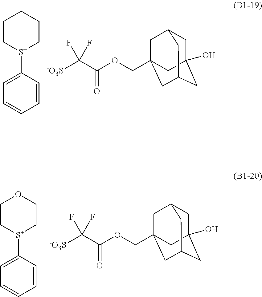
C(=O)(OCC12CC3CC(O)(CC(C1)C3)C2)C([-O3S])(F)F.[S+]1(C2=CC=CC=C2)CCCCC1.C(=O)(OCC12CC3CC(O)(CC(C1)C3)C2)C([-O3S])(F)F.[S+]1(C2=CC=CC=C2)CCOCC1
